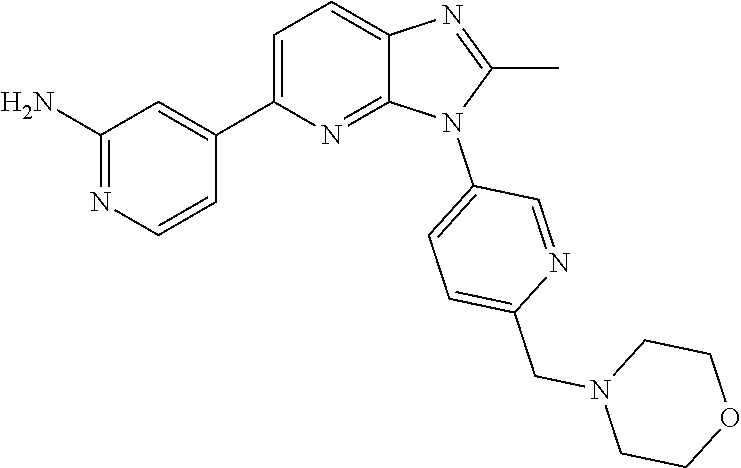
C1(C)=NC2=CC=C(C3=CC(N)=NC=C3)N=C2N1C1=CC=C(CN2CCOCC2)N=C1
